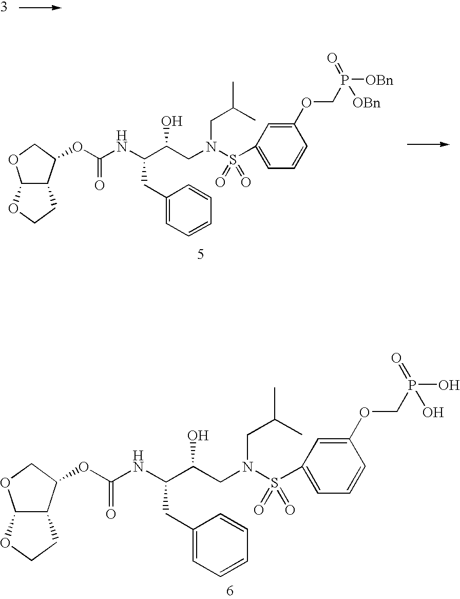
N(C(C(CN(CC(C)C)S(C1=CC=CC(OCP([OBn])([OBn])=O)=C1)(=O)=O)O)CC1=CC=CC=C1)C(OC1C2C(OCC2)OC1)=O.N(C(C(CN(CC(C)C)S(C1=CC=CC(OCP(O)(O)=O)=C1)(=O)=O)O)CC1=CC=CC=C1)C(OC1C2C(OCC2)OC1)=O
